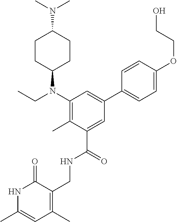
C1CC(N(C2=C(C)C(C(NCC3=C(C)C=C(C)NC3=O)=O)=CC(C3=CC=C(OCCO)C=C3)=C2)CC)CCC1N(C)C
